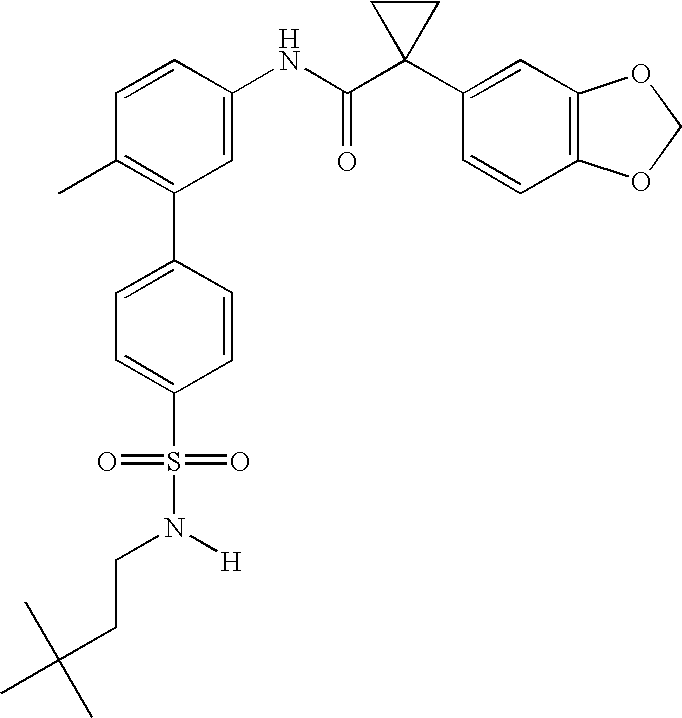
C1(C2=C(C)C=CC(NC(C3(C4=CC5=C(C=C4)OCO5)CC3)=O)=C2)=CC=C(S(N(CCC(C)(C)C)[H])(=O)=O)C=C1
